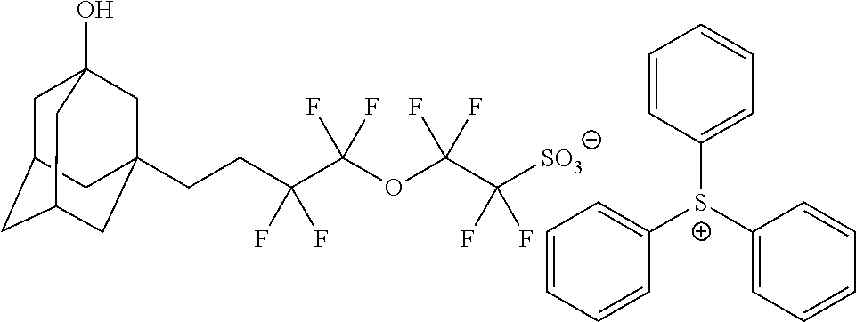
C1C2CC3CC(CCC(C(OC(C(F)(F)[SO3])(F)F)(F)F)(F)F)(CC1(O)C3)C2.C1=CC=CC([S+](C2=CC=CC=C2)C2=CC=CC=C2)=C1
